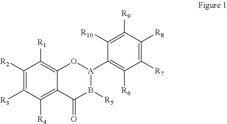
C1([R2])=C([R3])C([R4])=C2C(=C1[R1])O[A](C1=C([R6])C([R7])=C([R8])C([R9])=C1[R10])B([R5])C2=O
